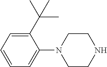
C1=CC=C(N2CCNCC2)C(C(C)(C)C)=C1
